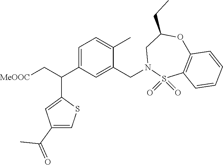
C1=C(C(C2=CC(C(=O)C)=CS2)C[MeOOC])C=C(CN2S(=O)(=O)C3=C(OC(CC)C2)C=CC=C3)C(C)=C1
